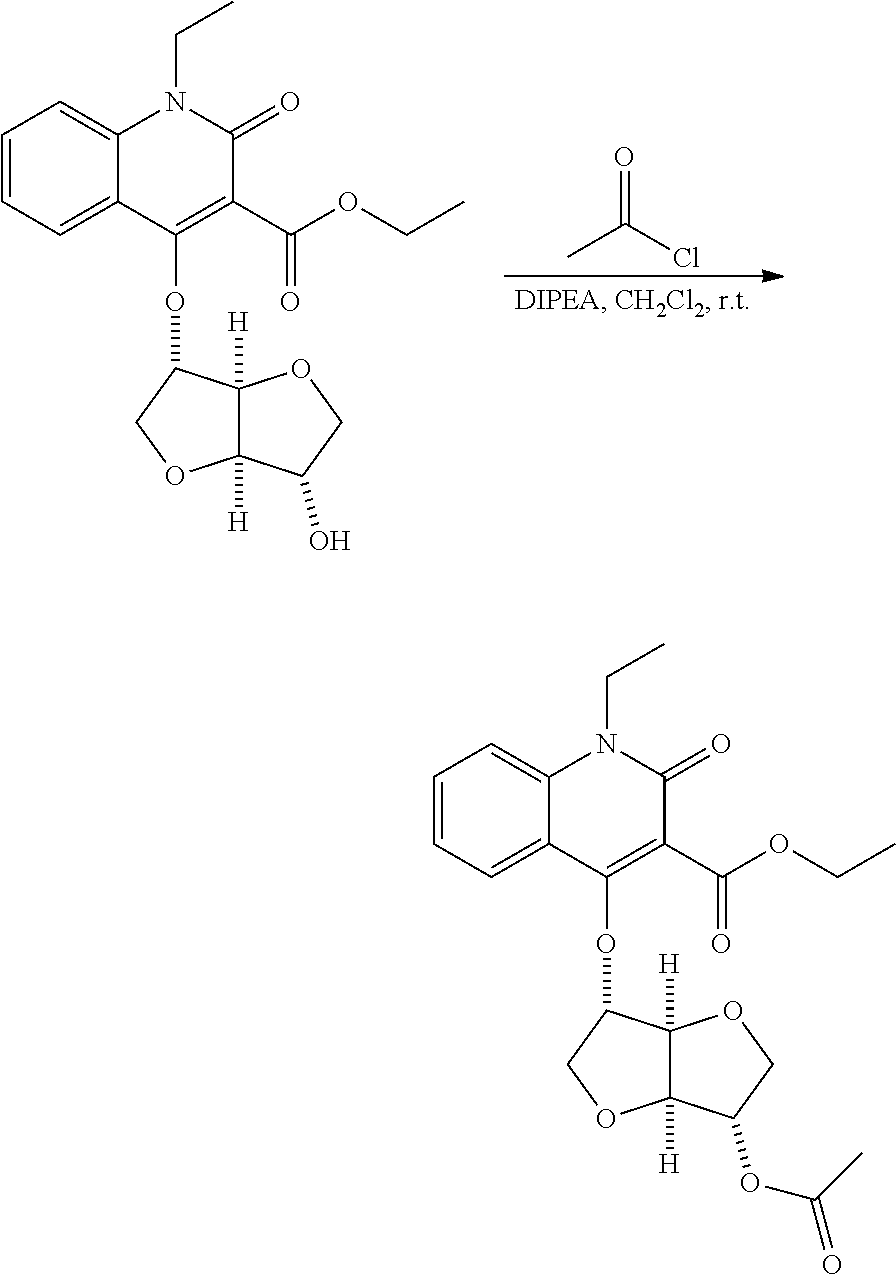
O=C(Cl)C.C1=CC=C2C(=C1)N(CC)C(=O)C(C(OCC)=O)=C2OC1C2([H])C([H])(OC1)C(O)CO2.C1=CC=C2C(=C1)N(CC)C(=O)C(C(OCC)=O)=C2OC1C2([H])C([H])(OC1)C(OC(C)=O)CO2
